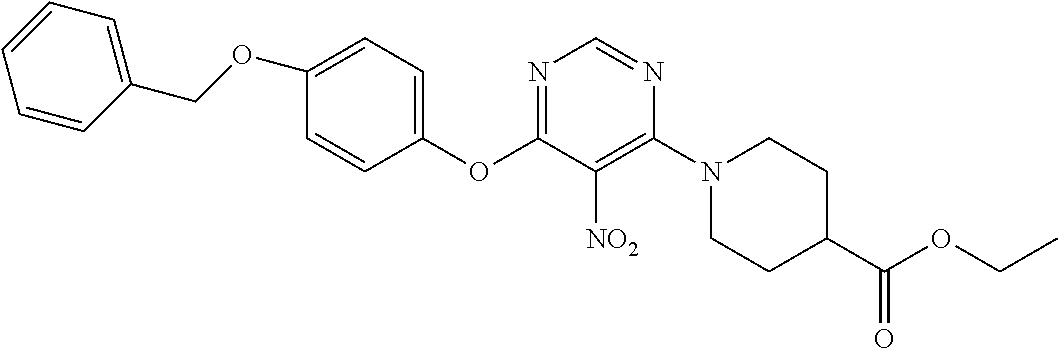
C1(OC2=NC=NC(N3CCC(C(OCC)=O)CC3)=C2[NO2])=CC=C(OCC2=CC=CC=C2)C=C1
